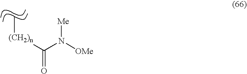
[(CH2)n](C(N([OMe])[Me])=O)C
